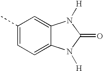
C1(C)=CC=C2C(=C1)N([H])C(=O)N2[H]
